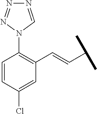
C(C(C)C)=CC1=C(N2C=NN=N2)C=CC(Cl)=C1
